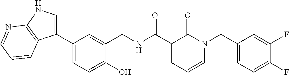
C1(C2=CNC3=C2C=CC=N3)=CC=C(O)C(CNC(C2=CC=CN(CC3=CC=C(F)C(F)=C3)C2=O)=O)=C1
